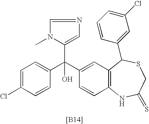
C1=C(Cl)C=CC(C(C2=CC3=C(C=C2)NC(=S)CSC3C2=CC(Cl)=CC=C2)(C2=CN=CN2C)O)=C1.[[B14]]
